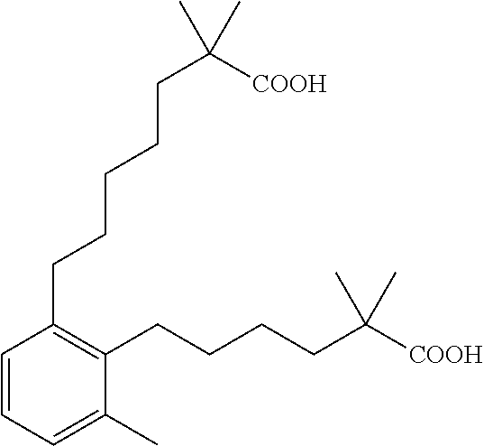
C1=CC(CCCCCC(C)(C)[COOH])=C(CCCCC(C)(C)[COOH])C(C)=C1
